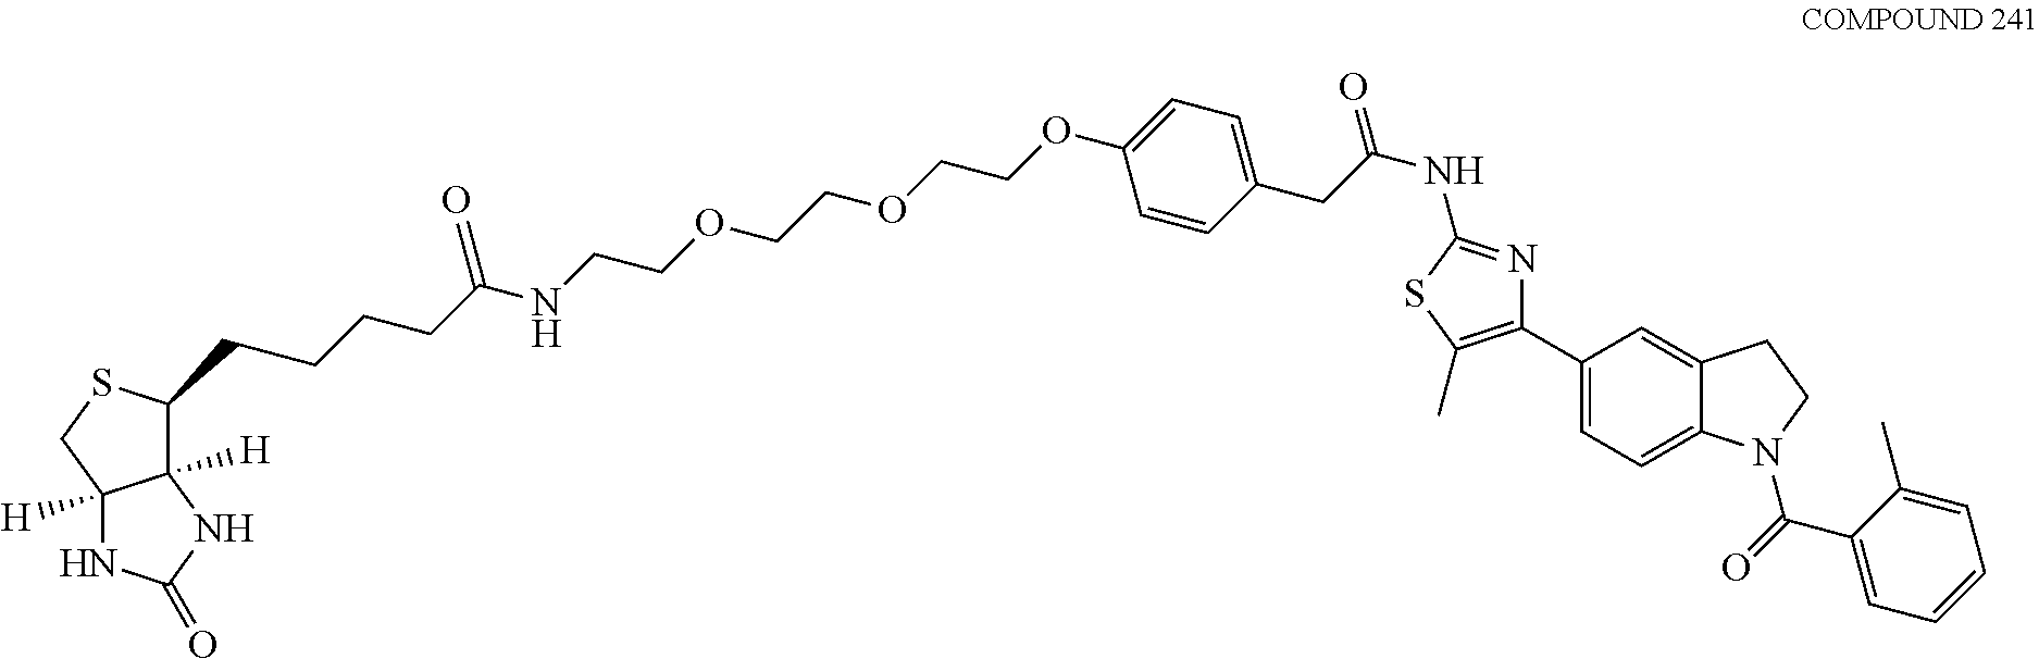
O(CCOCCOCCNC(CCCCC1C2([H])C([H])(NC(=O)N2)CS1)=O)C1=CC=C(CC(NC2=NC(C3=CC=C4C(=C3)CCN4C(C3=CC=CC=C3C)=O)=C(C)S2)=O)C=C1
